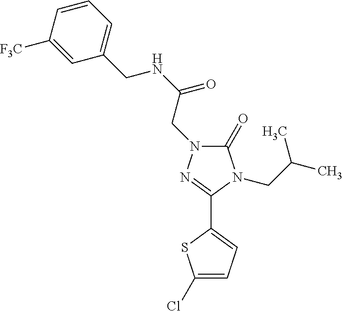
C1(=O)N(CC(NCC2=CC=CC([F3C])=C2)=O)N=C(C2=CC=C(Cl)S2)N1CC(C)C
